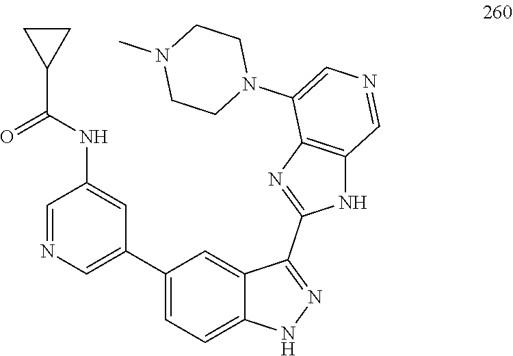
C12=CC(C3=CN=CC(NC(C4CC4)=O)=C3)=CC=C1NN=C2C1=NC2=C(N1)C=NC=C2N1CCN(C)CC1
